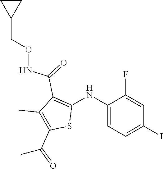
C1(NC2=C(C(=O)NOCC3CC3)C(C)=C(C(=O)C)S2)=CC=C(I)C=C1F
